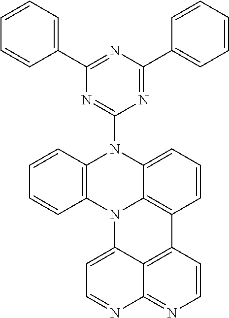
C1=CC2=C(C=C1)N1C3=C(C=CC=C3N2C2=NC(C3=CC=CC=C3)=NC(C3=CC=CC=C3)=N2)C2=C3C1=CC=NC3=NC=C2
